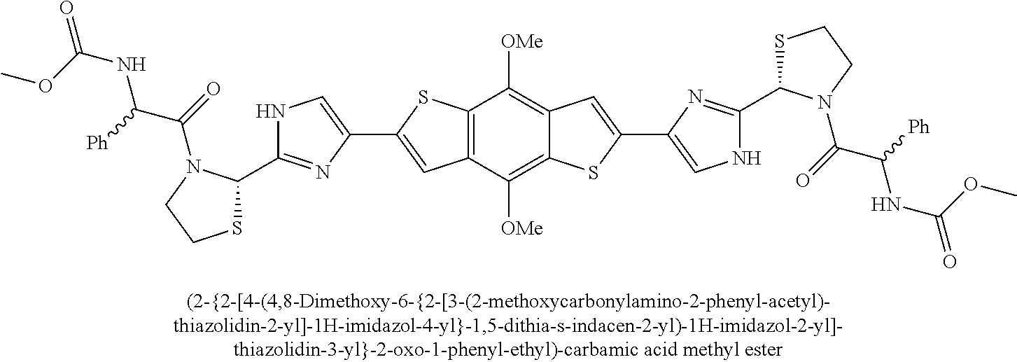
S1C(C2=NC(C3=CC4=C(S3)C([OMe])=C3C(=C4[OMe])SC(C4=CNC(C5SCCN5C(=O)C([Ph])NC(OC)=O)=N4)=C3)=CN2)N(C(=O)C([Ph])NC(OC)=O)CC1
